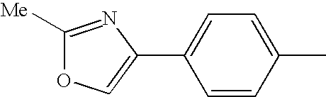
C1=CC(C)=CC=C1C1=COC([Me])=N1
